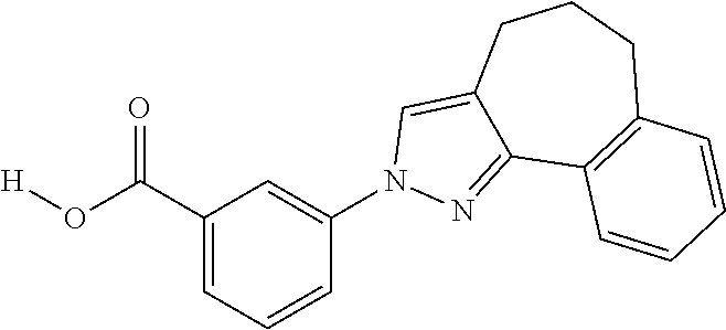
C12=CN(C3=CC(C(O[H])=O)=CC=C3)N=C1C1=C(CCC2)C=CC=C1
